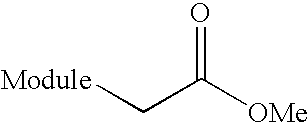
[Module]CC([OMe])=O
